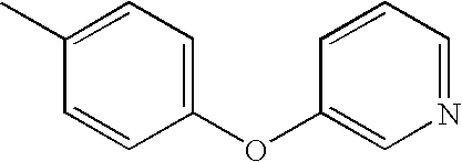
C1(C)=CC=C(OC2=CN=CC=C2)C=C1
